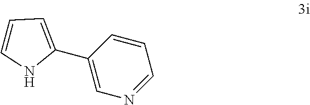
C1(C2=CC=CN2)=CN=CC=C1
